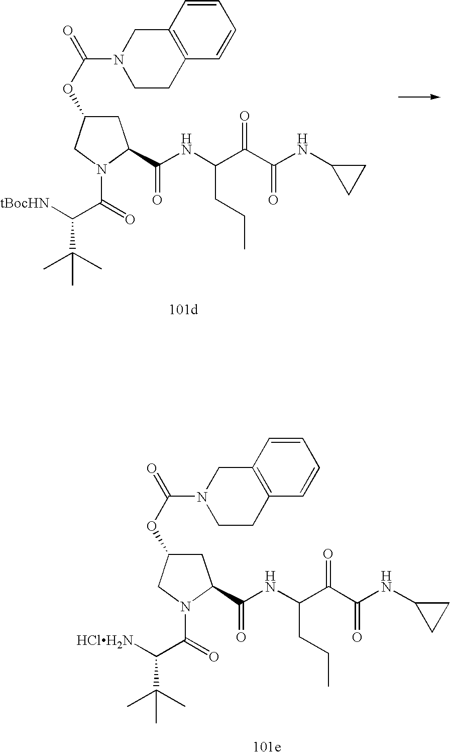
C1C(OC(N2CCC3=C(C2)C=CC=C3)=O)CN(C(=O)C([HClH2N])C(C)(C)C)C1C(NC(C(C(NC1CC1)=O)=O)CCC)=O.C1C(OC(N2CCC3=C(C2)C=CC=C3)=O)CN(C(=O)C([tBocHN])C(C)(C)C)C1C(NC(C(C(NC1CC1)=O)=O)CCC)=O
